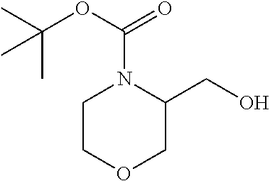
C1COCC(CO)N1C(OC(C)(C)C)=O
